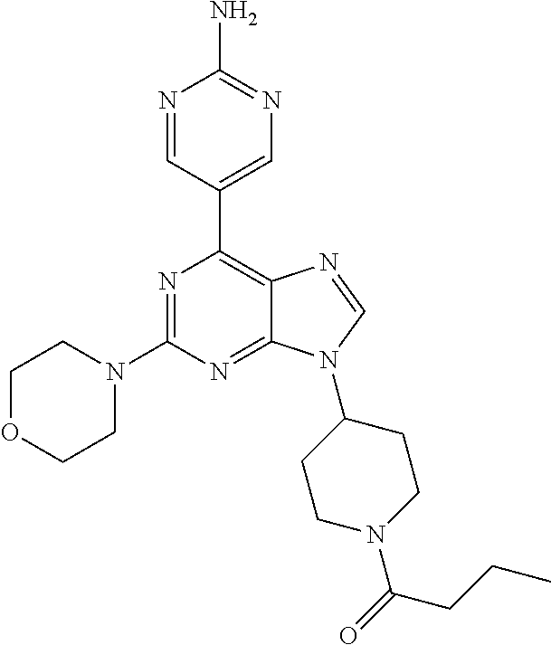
N1=CC(C2=C3C(=NC(N4CCOCC4)=N2)N(C2CCN(C(=O)CCC)CC2)C=N3)=CN=C1N
